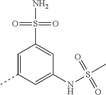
C1=C(C)C=C(NS(=O)(=O)C)C=C1S(=O)(=O)N
